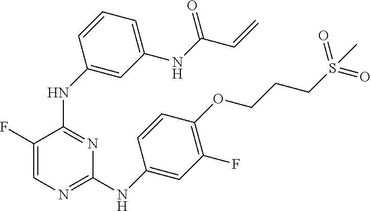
C1=C(F)C(NC2=CC(NC(=O)C=C)=CC=C2)=NC(NC2=CC(F)=C(OCCCS(=O)(C)=O)C=C2)=N1
